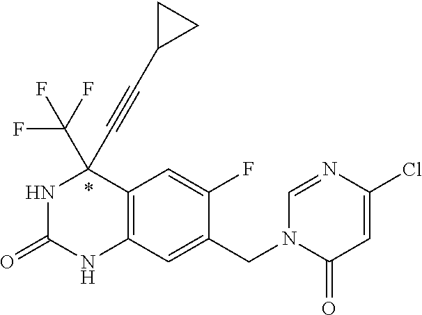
N1C(=O)NC2=C(C1(C#CC1CC1)C(F)(F)F)C=C(F)C(CN1C(=O)C=C(Cl)N=C1)=C2
